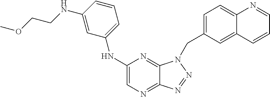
C1(NC2=CC=CC(NCCOC)=C2)=CN=C2C(=N1)N(CC1=CC=C3C(=C1)C=CC=N3)N=N2
